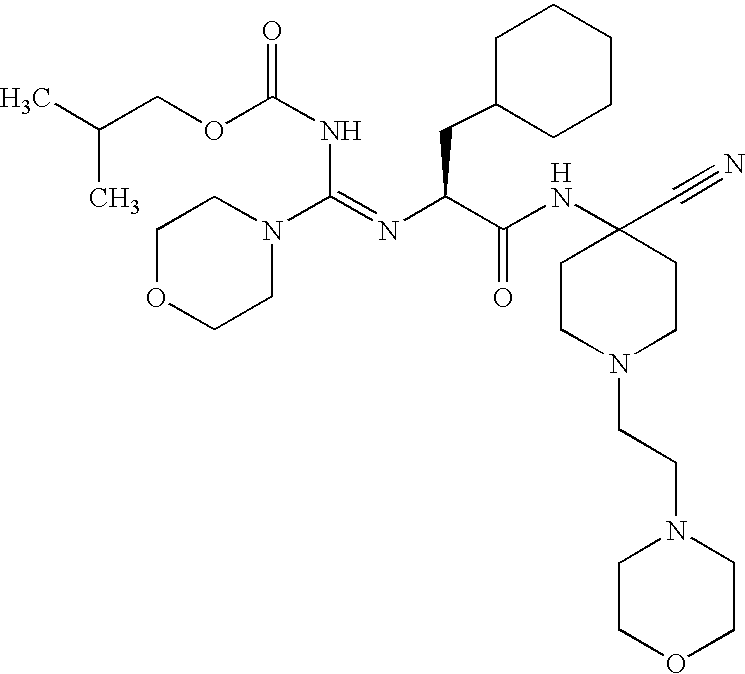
[H].C1CN(CCN2CCOCC2)CCC1(C#N)NC(C(N=C(NC(=O)OCC(C)C)N1CCOCC1)CC1CCCCC1)=O
